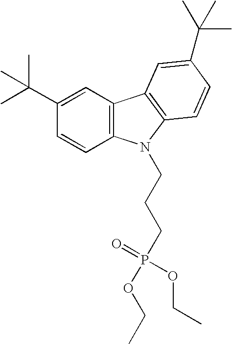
C12=C(C=C(C(C)(C)C)C=C1)C1=C(N2CCCP(OCC)(=O)OCC)C=CC(C(C)(C)C)=C1
